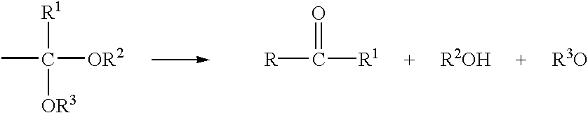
CC([R1])([OR3])[OR2].[R]C(=O)[R1].[R2OH].[R3O]
